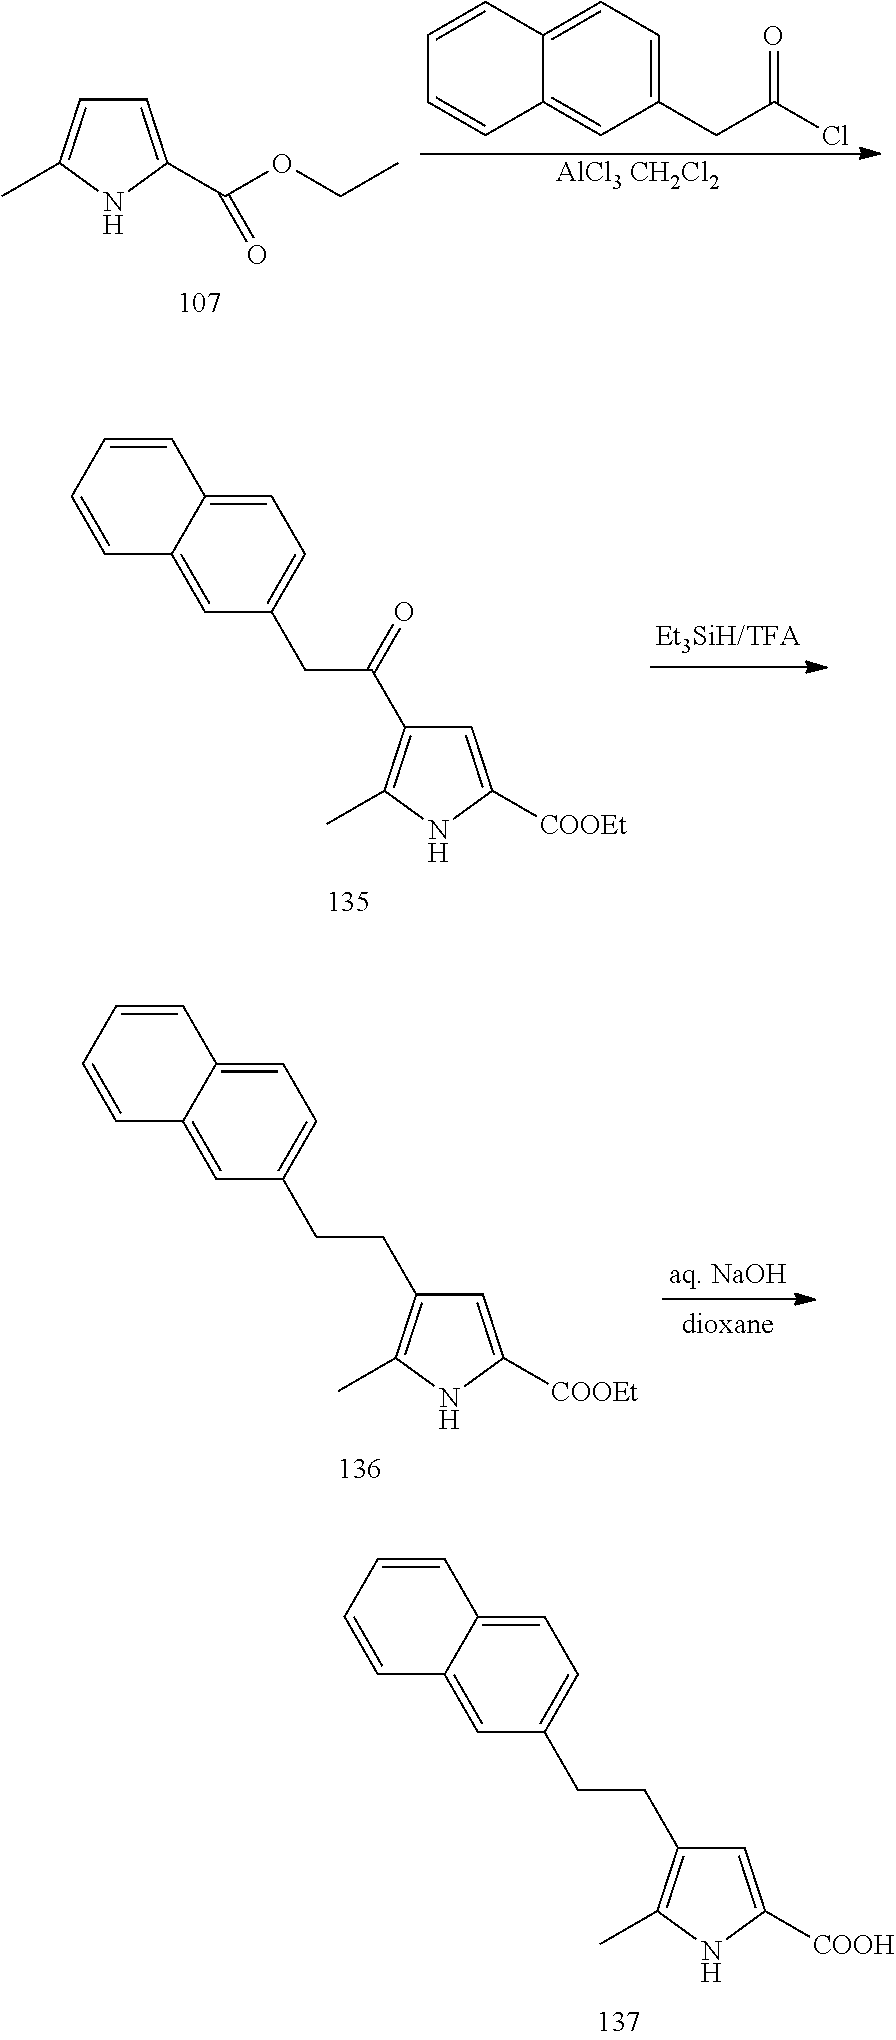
C1=C2C(=CC(CCC3=C(C)NC([COOH])=C3)=C1)C=CC=C2.C1=C2C(=CC(CC(=O)C3=C(C)NC([COOEt])=C3)=C1)C=CC=C2.C1=C2C(=CC(CCC3=C(C)NC([COOEt])=C3)=C1)C=CC=C2.C12=CC=C(CC(Cl)=O)C=C1C=CC=C2.[AlCl3 CH2Cl2].C1=C(C(OCC)=O)NC(C)=C1
